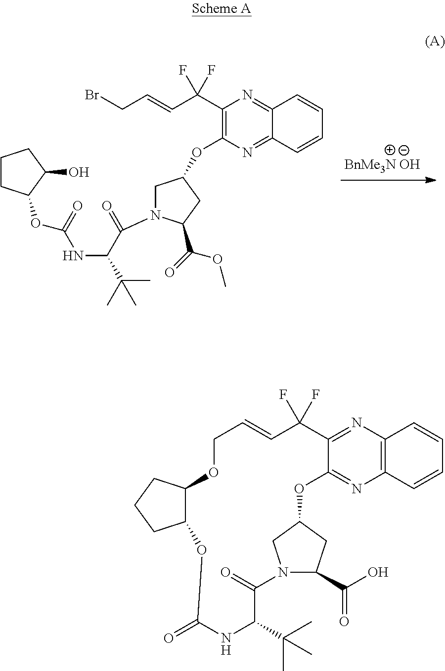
C1=CCOC2C(CCC2)OC(=O)NC(C(C)(C)C)C(=O)N2C(C(O)=O)CC(C2)OC2=NC3=C(N=C2C1(F)F)C=CC=C3.C(=CC(F)(F)C1=C(OC2CN(C(C(NC(OC3CCCC3O)=O)C(C)(C)C)=O)C(C(=O)OC)C2)N=C2C(=N1)C=CC=C2)CBr
